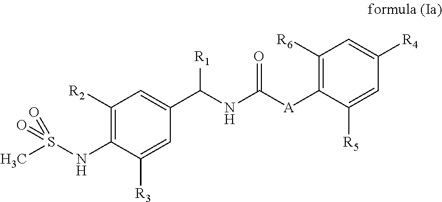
C1([R6])=C([A]C(NC(C2=CC([R2])=C(NS(C)(=O)=O)C([R3])=C2)[R1])=O)C([R5])=CC([R4])=C1
